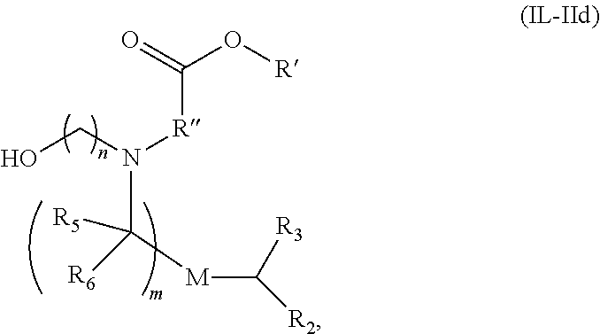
OCN([R]C(O[R])=O)C([R5])([R6])[M]C([R2])[R3]
